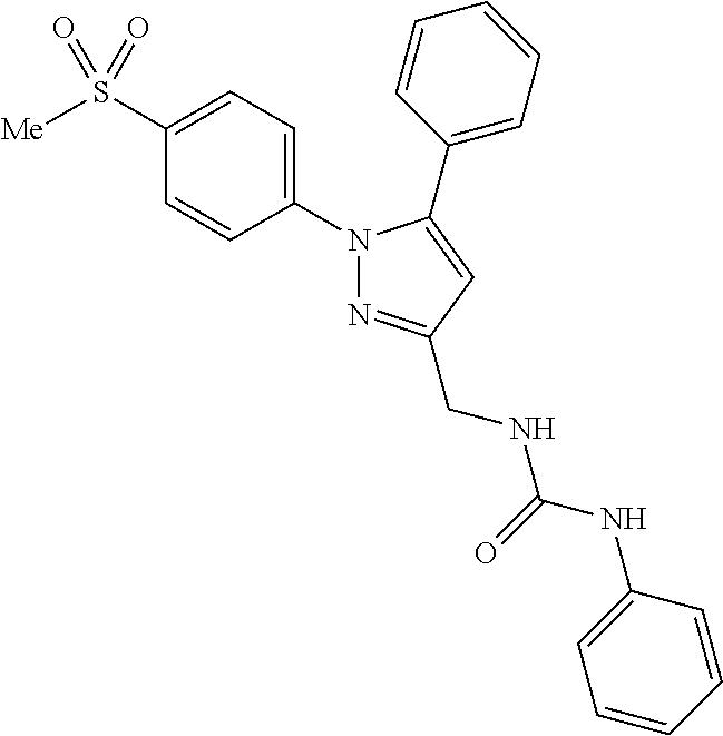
N1(C2=CC=C(S([Me])(=O)=O)C=C2)N=C(CNC(NC2=CC=CC=C2)=O)C=C1C1=CC=CC=C1
